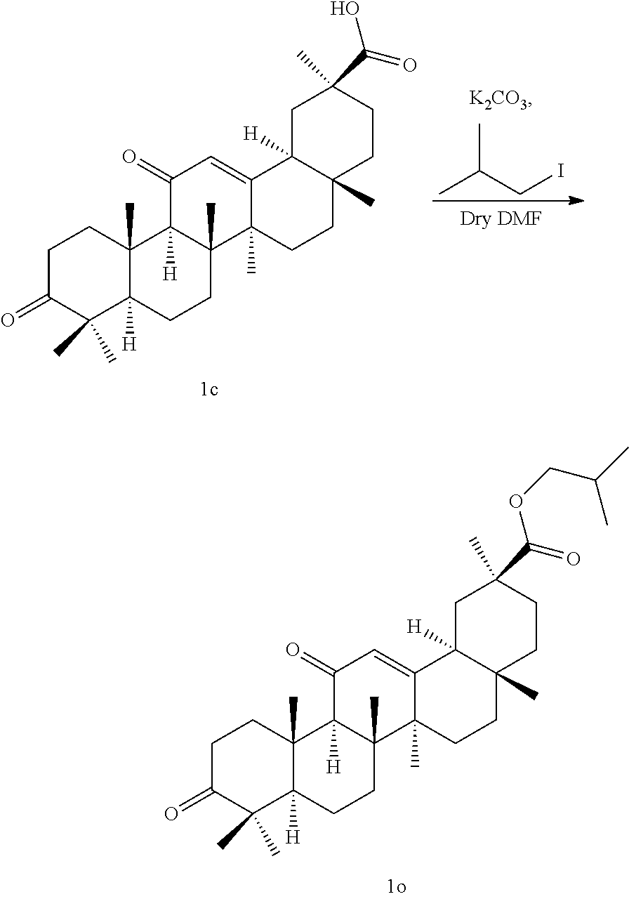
C1C(=O)C(C)(C)C2([H])C(C)(C1)C1([H])C(C)(CC2)C2(C)C(=CC1=O)C1([H])C(C)(CC2)CCC(C)(C(=O)OCC(C)C)C1.C1C(=O)C(C)(C)C2([H])C(C)(C1)C1([H])C(C)(CC2)C2(C)C(=CC1=O)C1([H])C(C)(CC2)CCC(C)(C(=O)O)C1.CC(CI)C
